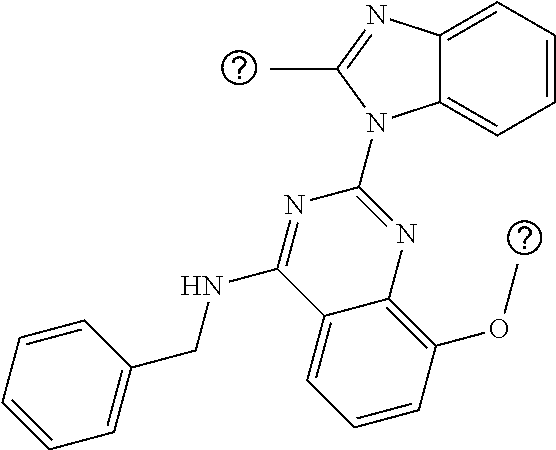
C12=CC=CC=C1N(C1=NC3=C(OC)C=CC=C3C(NCC3=CC=CC=C3)=N1)C(C)=N2
